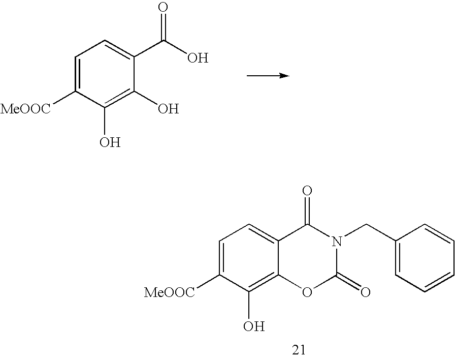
C1=C([MeOOC])C(O)=C(O)C(C(O)=O)=C1.C1=C([MeOOC])C(O)=C2C(=C1)C(=O)N(CC1=CC=CC=C1)C(=O)O2
